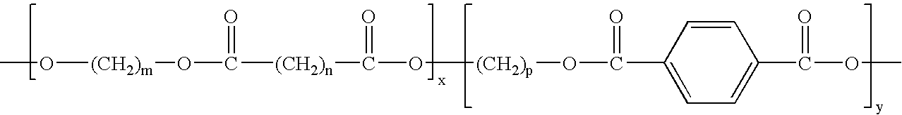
CO[(CH2)m]OC(=O)[(CH2)n]C(=O)O[(CH2)p]OC(=O)C1=CC=C(C(=O)OC)C=C1
